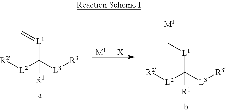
[M1][X].[R2][L2]C([L3][R3])([L1]=C)[R1].[R2][L2]C([L3][R3])([L1]C[M1])[R1]
